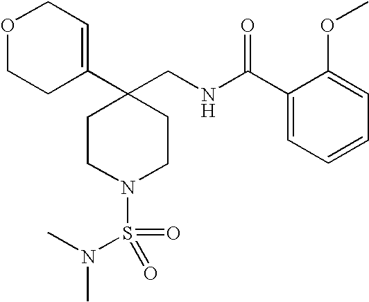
O1CCC(C2(CNC(C3=CC=CC=C3OC)=O)CCN(S(N(C)C)(=O)=O)CC2)=CC1
